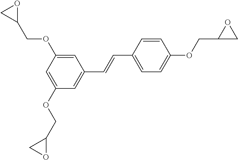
C1=C(OCC2OC2)C=C(OCC2CO2)C=C1C=CC1=CC=C(OCC2CO2)C=C1
